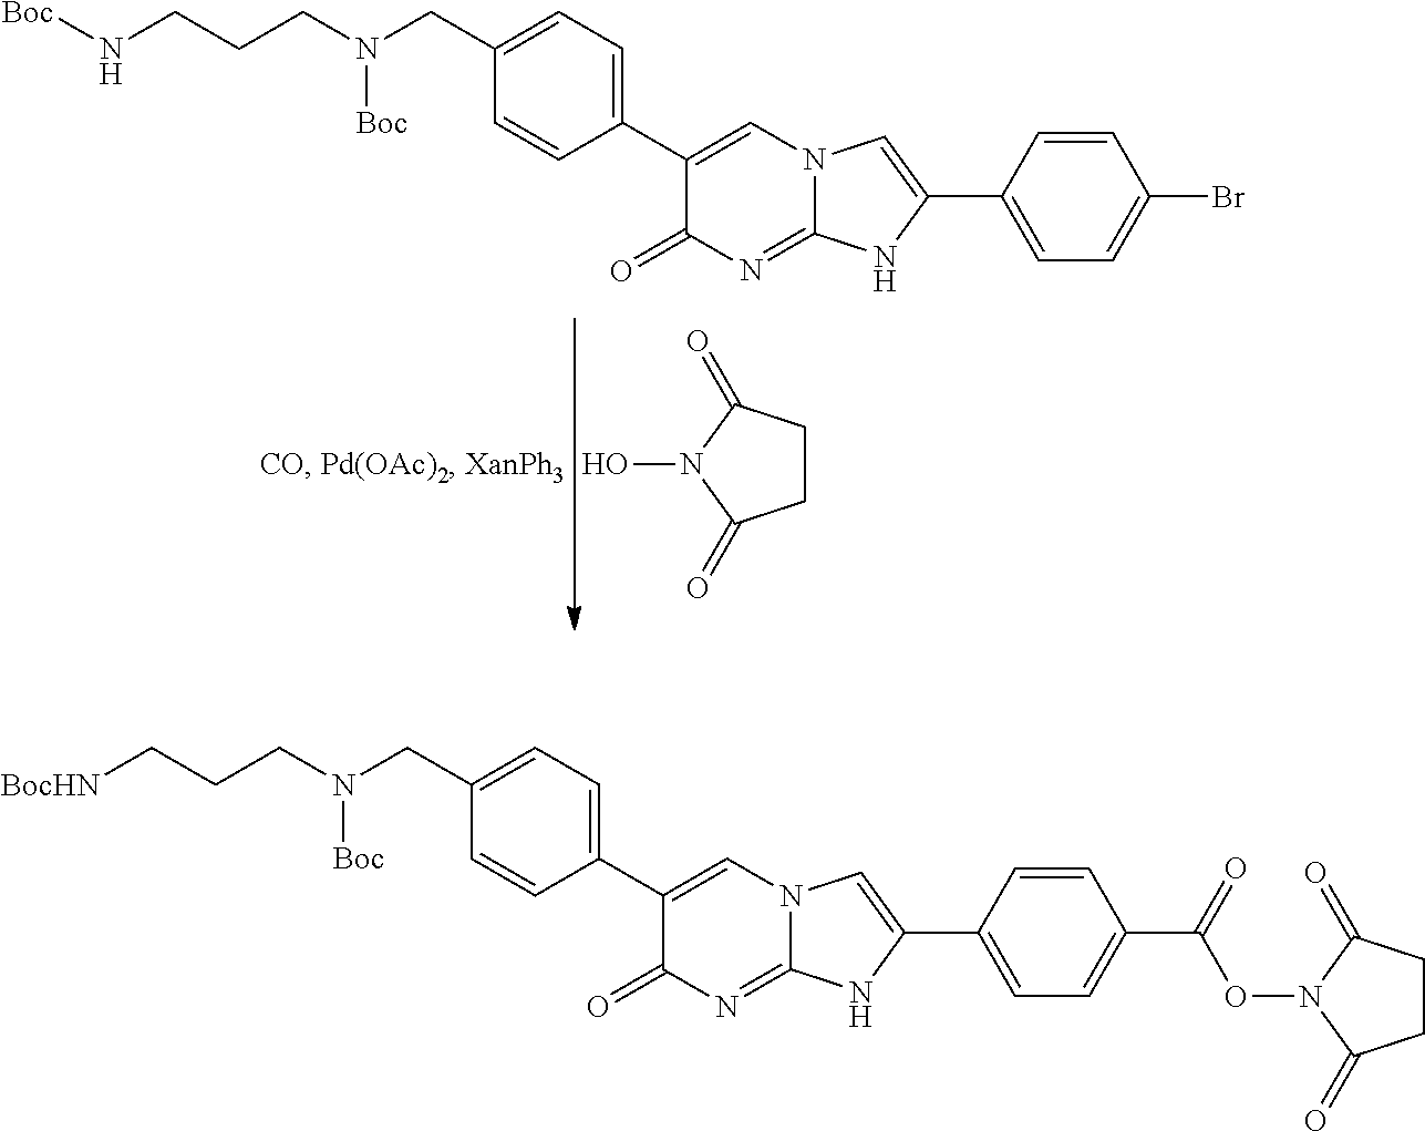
C1CC(=O)N(O)C1=O.C1(CN(CCCN[Boc])[Boc])=CC=C(C2=CN3C(=NC2=O)NC(C2=CC=C(Br)C=C2)=C3)C=C1.C1(CN(CCC[BocHN])[Boc])=CC=C(C2=CN3C(=NC2=O)NC(C2=CC=C(C(=O)ON4C(=O)CCC4=O)C=C2)=C3)C=C1
